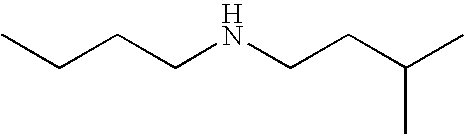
C(CCNCCC(C)C)C
